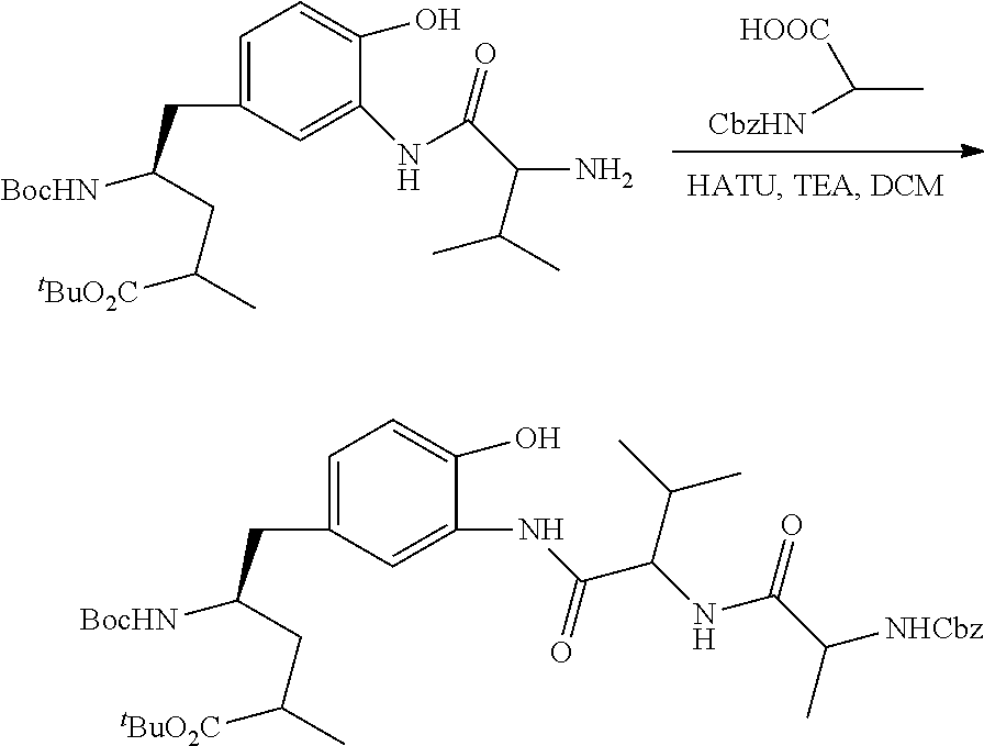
C(C)([CbzHN])[HOOC].C1=C(CC([BocHN])CC(C)[tBuO2C])C=C(NC(=O)C(C(C)C)N)C(O)=C1.C1=C(CC([BocHN])CC(C)[tBuO2C])C=C(NC(C(NC(C(C)[NHCbz])=O)C(C)C)=O)C(O)=C1
